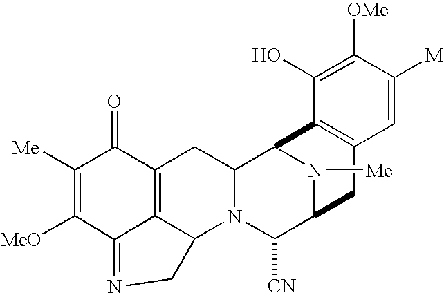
C1([Me])=C([MeO])C2=NCC3C2=C(C1=O)CC1N3C([CN])C2N([Me])C1C1=C(C2)C=C([M])C([OMe])=C1O
